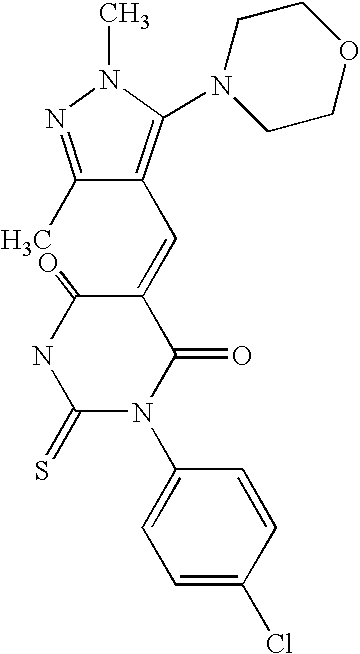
C1(C)=NN(C)C(N2CCOCC2)=C1C=C1C(=O)NC(=S)N(C2=CC=C(Cl)C=C2)C1=O
